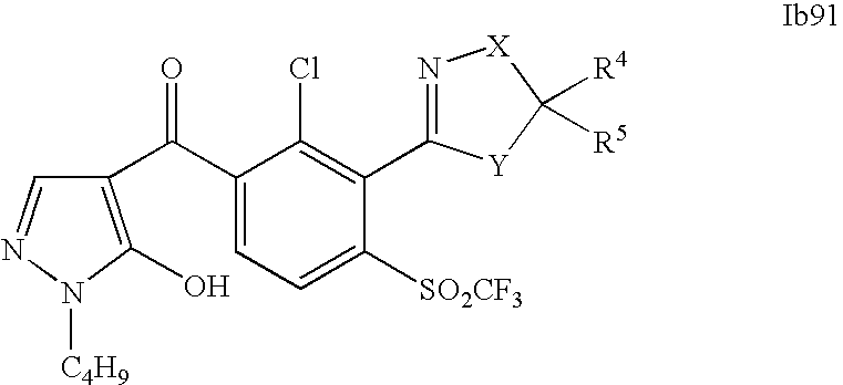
C1(C(C2=C(O)N([C4H9])N=C2)=O)=CC=C([SO2CF3])C(C2=N[X]C([R4])([R5])[Y]2)=C1Cl
